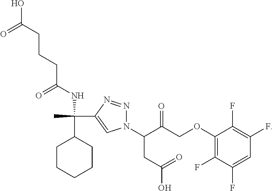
O(C1=C(F)C(F)=CC(F)=C1F)CC(C(CC(O)=O)N1N=NC(C(C)(C2CCCCC2)NC(=O)CCCC(O)=O)=C1)=O
